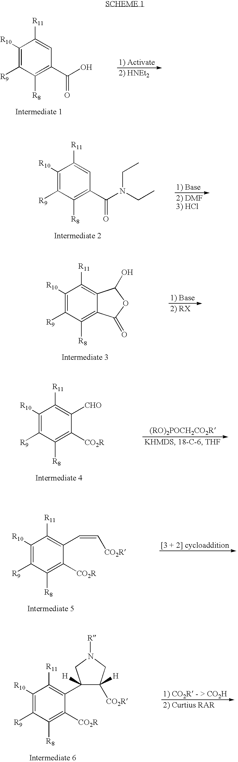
C1([R10])=C([R9])C([R8])=C(C(O)=O)C=C1[R11].C1([R10])=C([R9])C([R8])=C(C(N(CC)CC)=O)C=C1[R11].C1([R10])=C([R9])C([R8])=C2C(=C1[R11])C(O)OC2=O.C1([R10])=C([R9])C([R8])=C([CO2R])C([CHO])=C1[R11].C1([R10])=C([R9])C([R8])=C([CO2R])C(C=C[CO2R])=C1[R11].C1([R10])=C([R9])C([R8])=C([CO2R])C(C2([H])C([CO2R])([H])CN([R])C2)=C1[R11]
